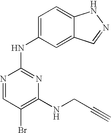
N1=CC(Br)=C(NCC#C)N=C1NC1=CC=C2C(=C1)C=NN2
